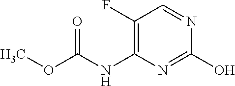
C1(F)=C(NC(OC)=O)N=C(O)N=C1
